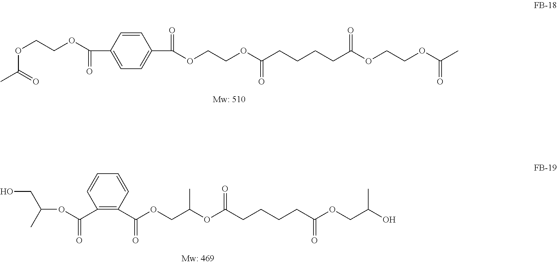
OCC(C)OC(=O)C1=C(C(=O)OCC(OC(CCCCC(=O)OCC(C)O)=O)C)C=CC=C1.O(C(=O)C)CCOC(=O)C1=CC=C(C(=O)OCCOC(CCCCC(OCCOC(C)=O)=O)=O)C=C1
